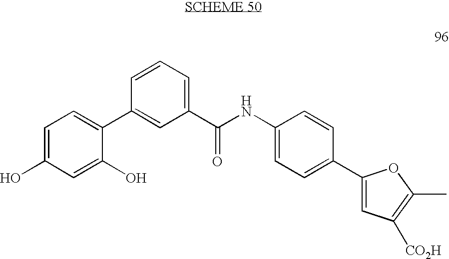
C1=C(O)C=C(O)C(C2=CC(C(NC3=CC=C(C4=CC([CO2H])=C(C)O4)C=C3)=O)=CC=C2)=C1
